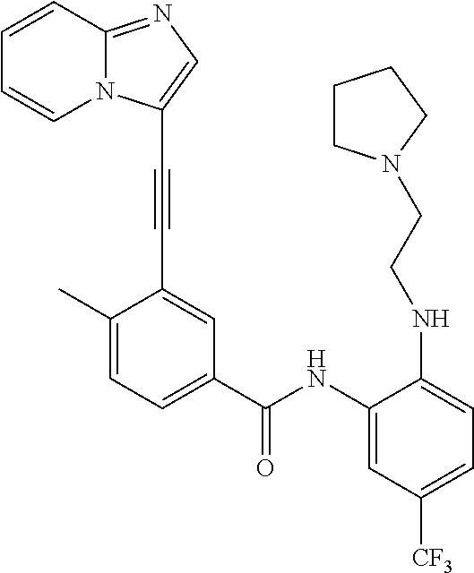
C1=CC2=NC=C(C#CC3=CC(C(NC4=CC([CF3])=CC=C4NCCN4CCCC4)=O)=CC=C3C)N2C=C1
